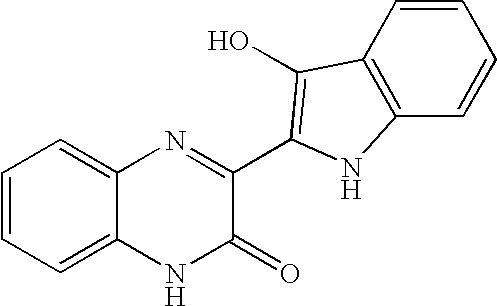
C1=CC2=C(C=C1)NC(C1=NC3=CC=CC=C3NC1=O)=C2O
